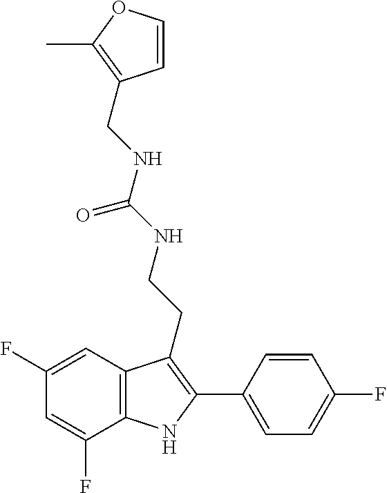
N(C(=O)NCCC1=C(C2=CC=C(F)C=C2)NC2=C1C=C(F)C=C2F)CC1=C(C)OC=C1
